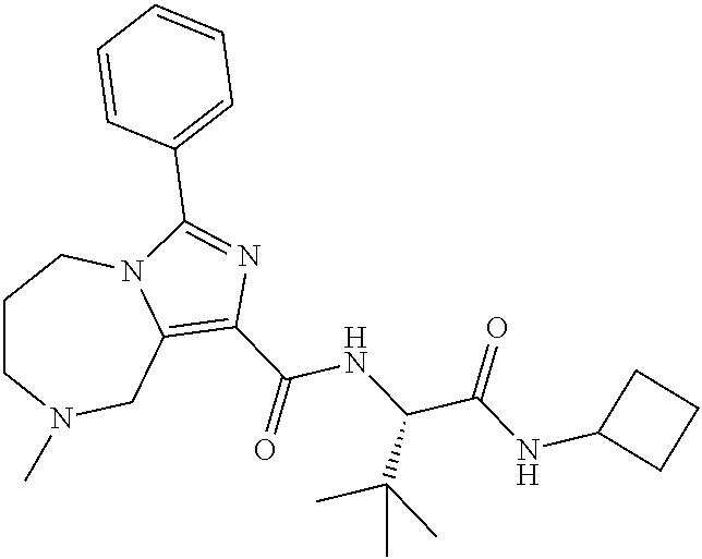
C1CN(C)CC2=C(C(NC(C(=O)NC3CCC3)C(C)(C)C)=O)N=C(C3=CC=CC=C3)N2C1
